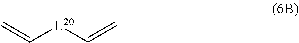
C=C[L20]C=C
